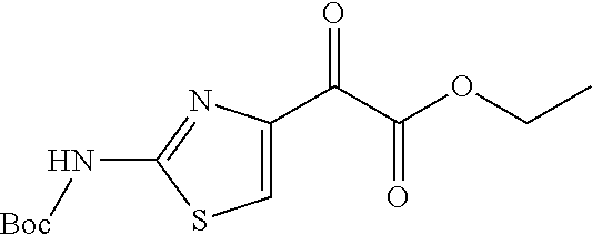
C1=C(C(C(OCC)=O)=O)N=C(N[Boc])S1
